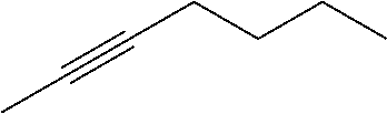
C(CCCC)#CC
